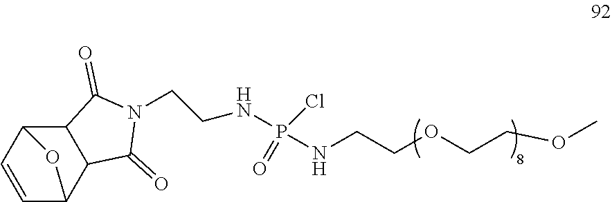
C12C3C=CC(C1C(=O)N(CCNP(NCCOCCOC)(Cl)=O)C2=O)O3
